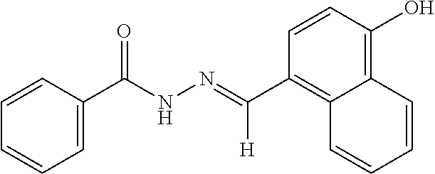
C1=CC(O)=C2C=CC=CC2=C1C([H])=NNC(C1=CC=CC=C1)=O
